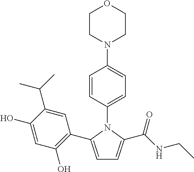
C1=C(C2=C(O)C=C(O)C(C(C)C)=C2)N(C2=CC=C(N3CCOCC3)C=C2)C(C(NCC)=O)=C1
